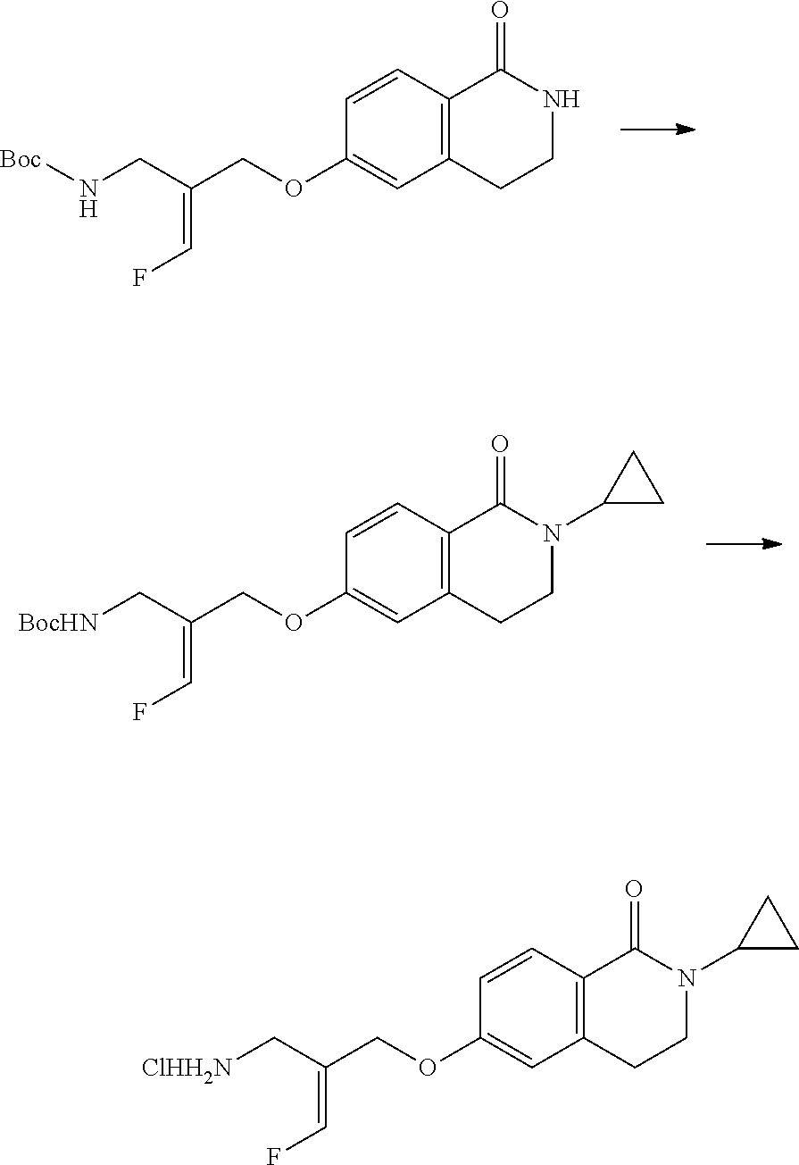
C12=C(C=CC(OCC(CN[Boc])=CF)=C1)C(=O)NCC2.C12=C(C=CC(OCC(C[BocHN])=CF)=C1)C(=O)N(C1CC1)CC2.C12=C(C=CC(OCC(C[ClHH2N])=CF)=C1)C(=O)N(C1CC1)CC2
